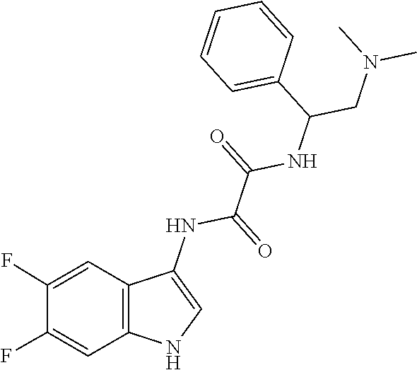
C1(F)=CC2=C(C=C1F)C(NC(C(=O)NC(CN(C)C)C1=CC=CC=C1)=O)=CN2
